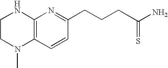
C12=C(C=CC(CCCC(N)=S)=N1)N(C)CCN2
